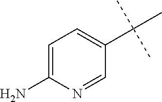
C1=C(N)N=CC(C(C)(C)C)=C1
